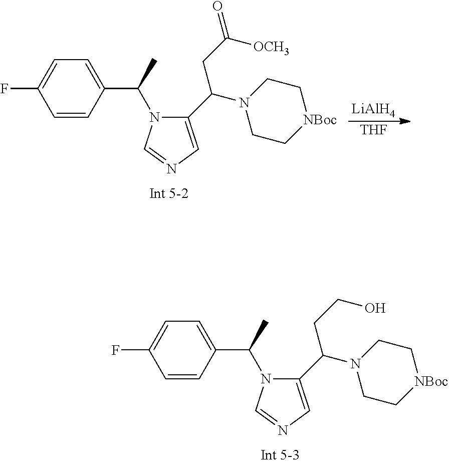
C1=C(C(C)N2C(C(N3CC[NBoc]CC3)CCO)=CN=C2)C=CC(F)=C1.C1=C(C(C)N2C(C(N3CC[NBoc]CC3)CC([OCH3])=O)=CN=C2)C=CC(F)=C1.[LiAlH4].[THF]
